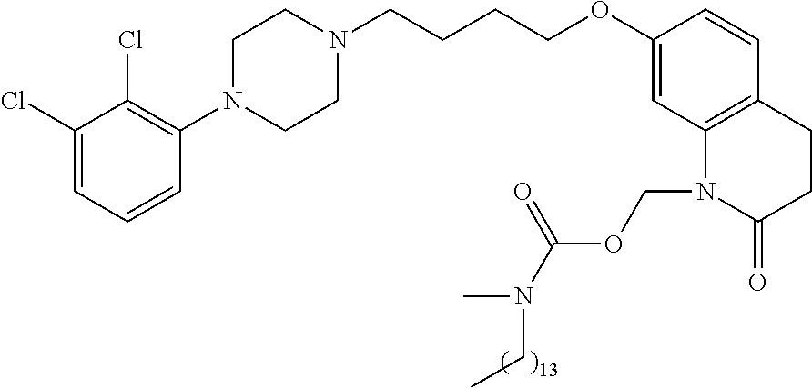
C1(Cl)=CC=CC(N2CCN(CCCCOC3=CC4=C(C=C3)CCC(=O)N4COC(N(C)CC)=O)CC2)=C1Cl
